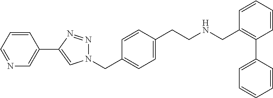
N1=CC=CC(C2=CN(CC3=CC=C(CCNCC4=C(C5=CC=CC=C5)C=CC=C4)C=C3)N=N2)=C1
